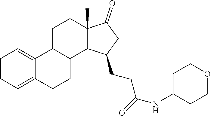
C1=CC=C2C(=C1)C1C(CC2)C2C(C)(CC1)C(=O)CC2CCC(=O)NC1CCOCC1
